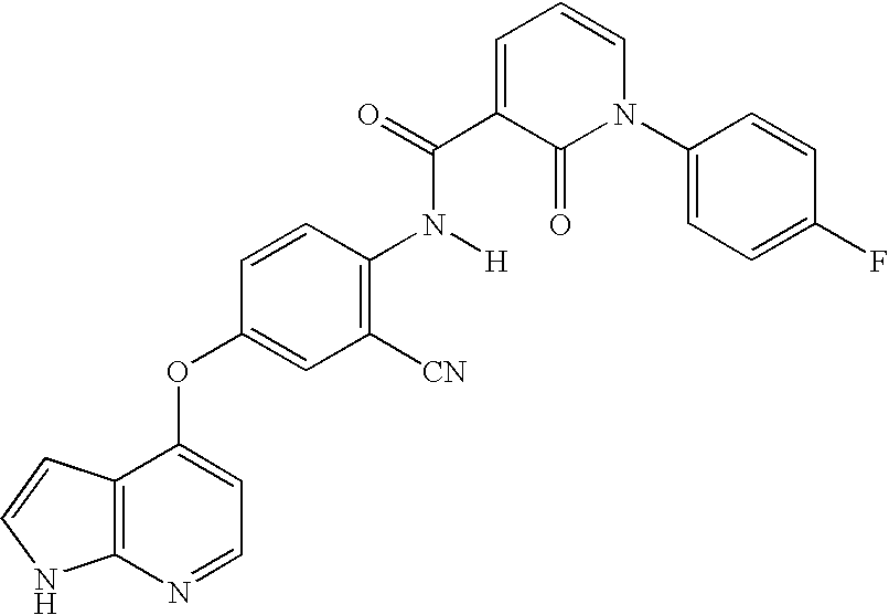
O(C1=CC=NC2=C1C=CN2)C1=CC([CN])=C(N([H])C(C2=CC=CN(C3=CC=C(F)C=C3)C2=O)=O)C=C1
